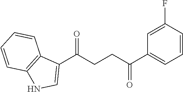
C1(C(CCC(C2=CC=CC(F)=C2)=O)=O)=CNC2=C1C=CC=C2
